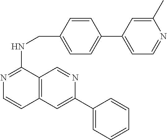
C1=CC(CNC2=NC=CC3=C2C=NC(C2=CC=CC=C2)=C3)=CC=C1C1=CC=NC(C)=C1
